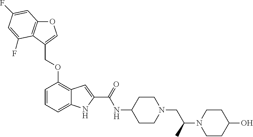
O1C2=C(C(COC3=C4C(=CC=C3)NC(C(=O)NC3CCN(CC(N5CCC(O)CC5)C)CC3)=C4)=C1)C(F)=CC(F)=C2
